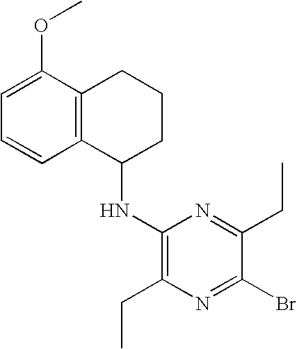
C1=C(OC)C2=C(C=C1)C(NC1=C(CC)N=C(Br)C(CC)=N1)CCC2
